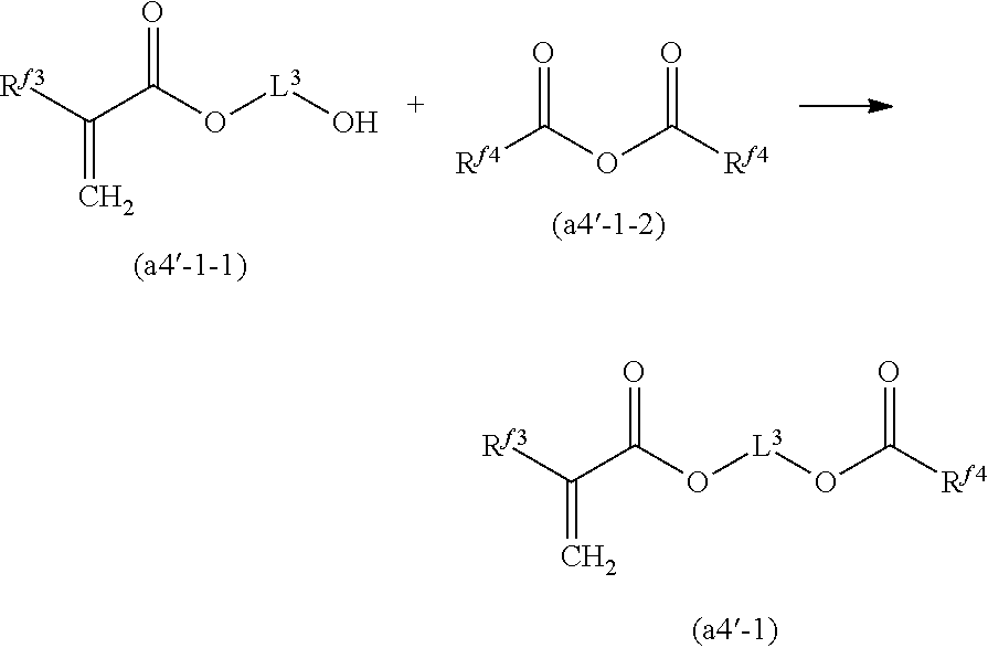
[Rf3]C(C(O[L3]O)=O)=C.[Rf4]C(OC([Rf4])=O)=O.[Rf3]C(C(O[L3]OC([Rf4])=O)=O)=C
